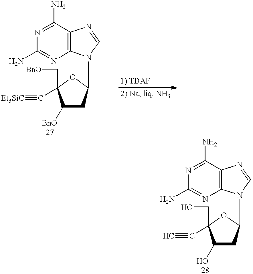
[Et3SiC]#CC1(C[BnO])C([BnO])CC(N2C3=C(N=C2)C(N)=NC(N)=N3)O1.C#CC1(CO)C(O)CC(N2C3=C(N=C2)C(N)=NC(N)=N3)O1
